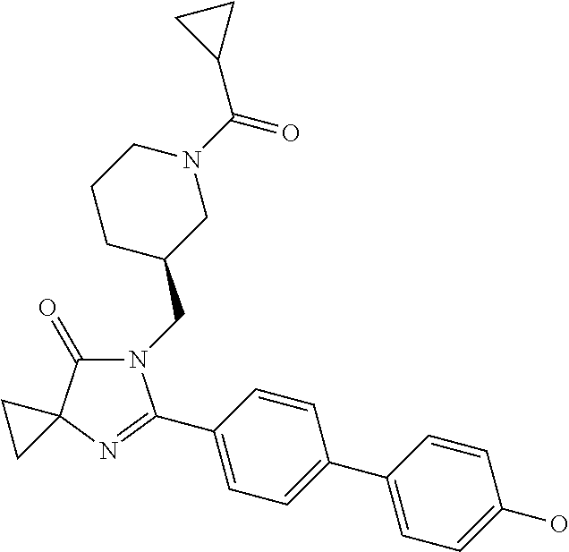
N1(CC2CN(C(C3CC3)=O)CCC2)C(=O)C2(N=C1C1=CC=C(C3=CC=C(O)C=C3)C=C1)CC2
